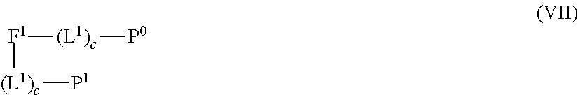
[(L1)c]([P1])[F1][(L1)c][P0]
